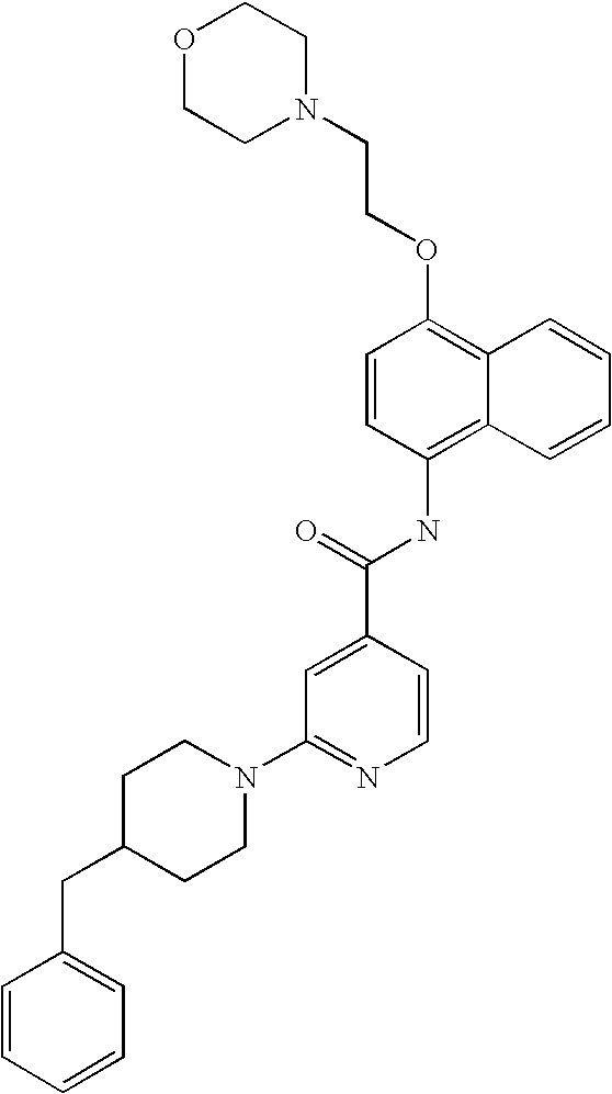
O1CCN(CCOC2=C3C(=C(NC(C4=CC(N5CCC(CC6=CC=CC=C6)CC5)=NC=C4)=O)C=C2)C=CC=C3)CC1
